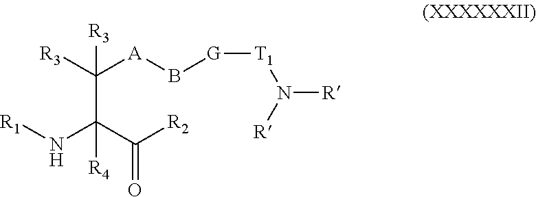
[R1]NC(C([R2])=O)(C([R3])([A]B[G][T1]N([R])[R])[R3])[R4]
